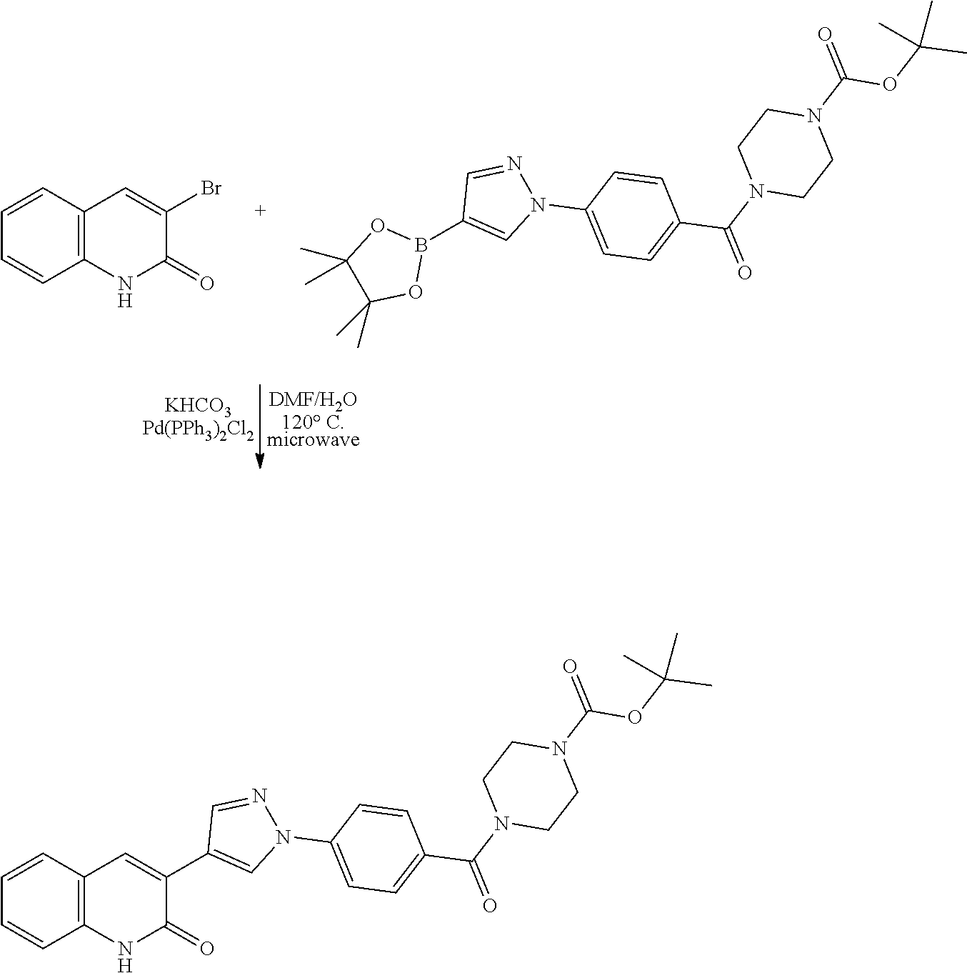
B1(C2=CN(C3=CC=C(C(N4CCN(C(=O)OC(C)(C)C)CC4)=O)C=C3)N=C2)OC(C)(C)C(C)(C)O1.[KHCO3Pd(PPh3)2Cl2].[DMF/H2O120 C.microwave].C1=CC2=C(C=C1)NC(=O)C(Br)=C2.C1=C(C2=CC3=C(C=CC=C3)NC2=O)C=NN1C1=CC=C(C(N2CCN(C(=O)OC(C)(C)C)CC2)=O)C=C1
